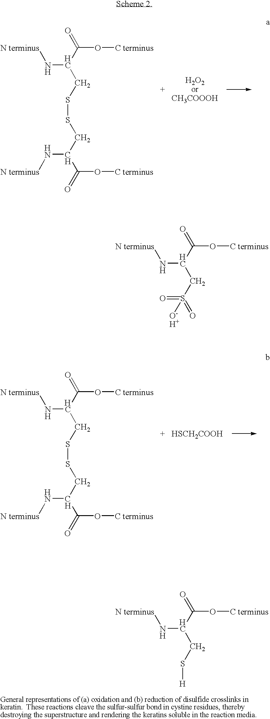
O=C(C(CSSCC(C(=O)O[C terminus])N[N terminus])N[N terminus])O[C terminus].O=C(C(CSSCC(C(=O)O[C terminus])N[N terminus])N[N terminus])O[C terminus].[HSCH2COOH].O=C(C(CS(=O)(=O)[O-H+])N[N terminus])O[C terminus].O=C(C(CS[H])N[N terminus])O[C terminus]
